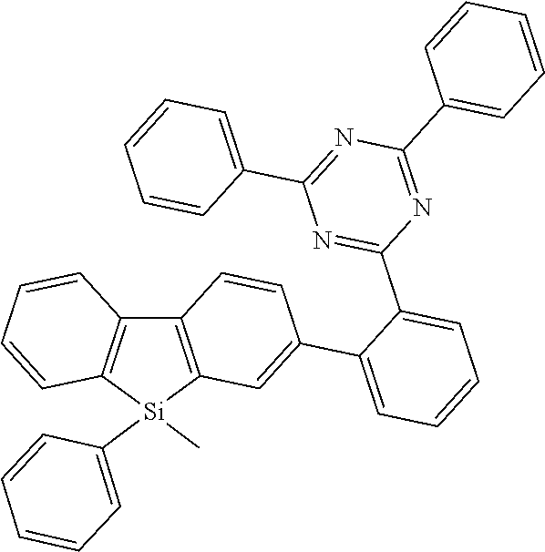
C12=C([Si](C3=CC=CC=C3)(C)C3=C1C=CC(C1=CC=CC=C1C1=NC(C4=CC=CC=C4)=NC(C4=CC=CC=C4)=N1)=C3)C=CC=C2
